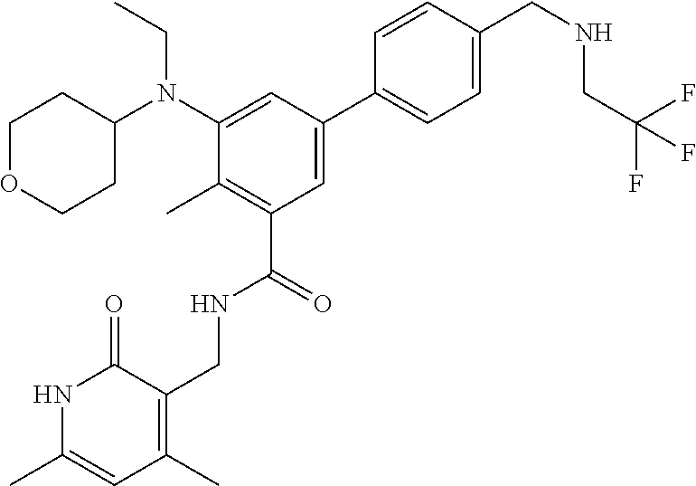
C1=CC(CNCC(F)(F)F)=CC=C1C1=CC(C(=O)NCC2=C(C)C=C(C)NC2=O)=C(C)C(N(C2CCOCC2)CC)=C1
